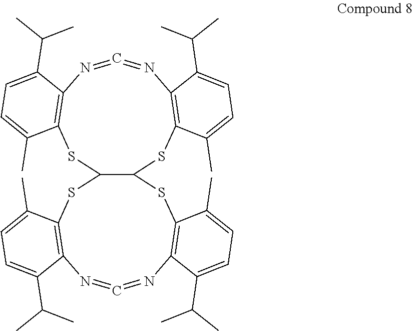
S1C2=C(N=C=NC3=C(SC4C1SC1=C(N=C=NC5=C(S4)C(C)=CC=C5C(C)C)C(C(C)C)=CC=C1C)C(C)=CC=C3C(C)C)C(C(C)C)=CC=C2C
